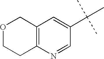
C12=C(N=CC(C(C)(C)C)=C1)CCOC2
